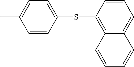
CC1=CC=C(SC2=C3C(=CC=C2)C=CC=C3)C=C1
